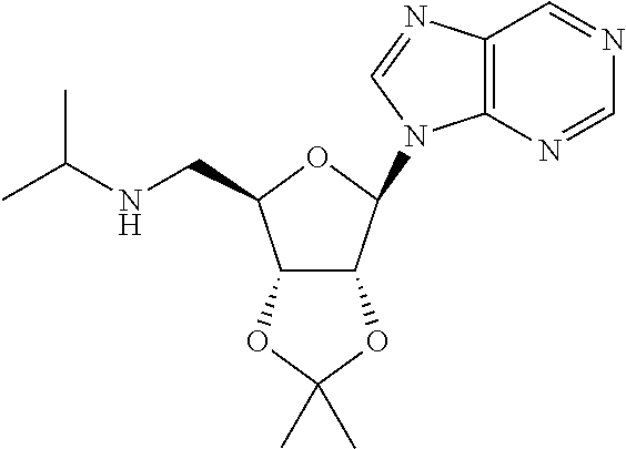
N(C(C)C)CC1C2C(C(N3C4=C(C=NC=N4)N=C3)O1)OC(C)(C)O2
